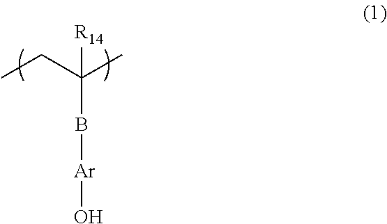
B([Ar]O)C(C)(CC)[R14]
